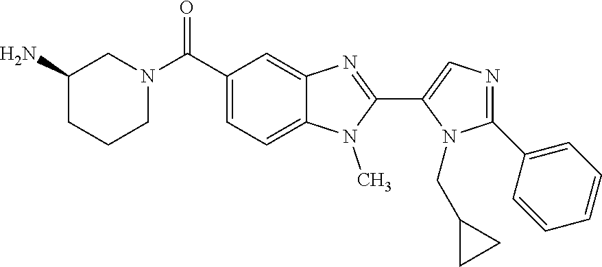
N1=C(C2=CC=CC=C2)N(CC2CC2)C(C2=NC3=CC(C(N4CCCC(N)C4)=O)=CC=C3N2C)=C1
